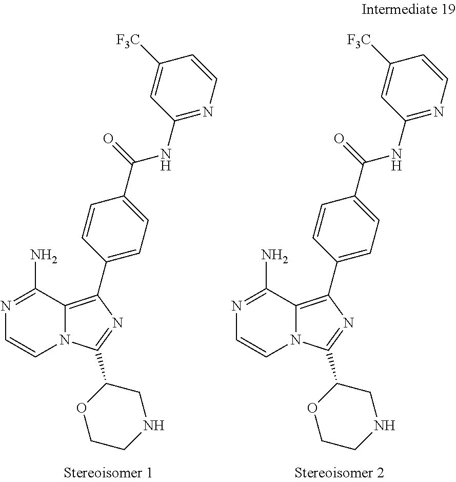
N12C(=C(C3=CC=C(C(=O)NC4=NC=CC([F3C])=C4)C=C3)N=C1C1OCCNC1)C(N)=NC=C2.N12C(=C(C3=CC=C(C(=O)NC4=NC=CC([F3C])=C4)C=C3)N=C1C1OCCNC1)C(N)=NC=C2
